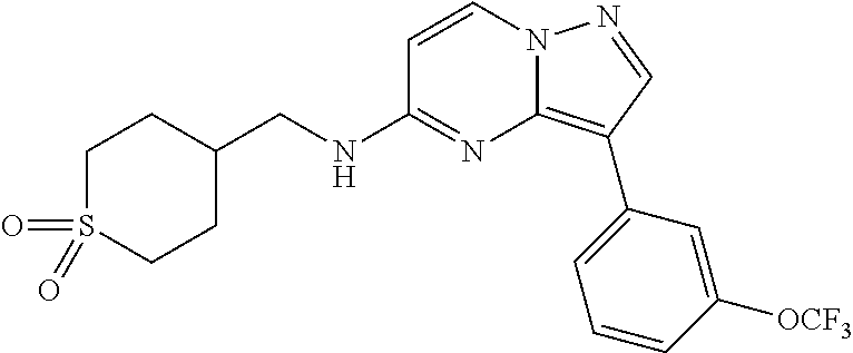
C1C(CNC2=NC3=C(C4=CC=CC([OCF3])=C4)C=NN3C=C2)CCS(=O)(=O)C1
